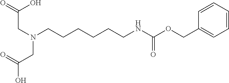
C1=CC=CC(COC(NCCCCCCN(CC(=O)O)CC(O)=O)=O)=C1
